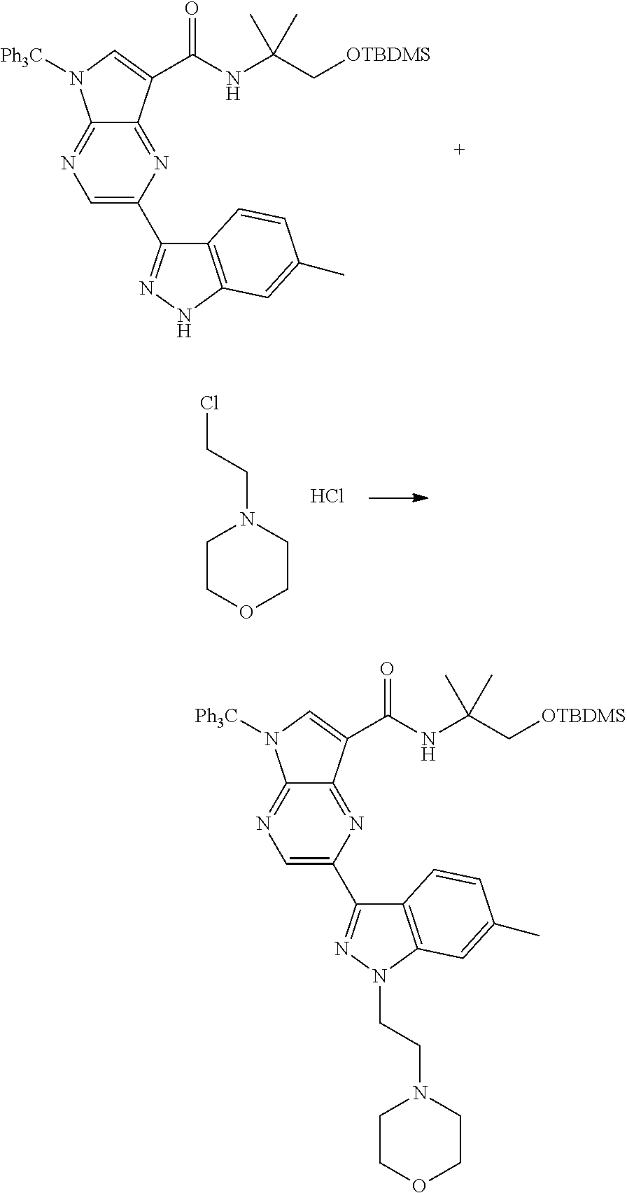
C1=C(C2=NN(CCN3CCOCC3)C3=C2C=CC(C)=C3)N=C2C(=N1)N([Ph3C])C=C2C(NC(C[OTBDMS])(C)C)=O.C1=C(C2=NNC3=C2C=CC(C)=C3)N=C2C(=N1)N([Ph3C])C=C2C(NC(C[OTBDMS])(C)C)=O.C1COCCN1CCCl.Cl
